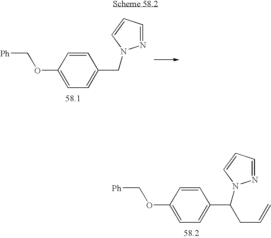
C1(OC[Ph])=CC=C(CN2N=CC=C2)C=C1.C1(OC[Ph])=CC=C(C(N2N=CC=C2)CC=C)C=C1
